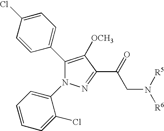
C1(C2=CC=C(Cl)C=C2)=C([OCH3])C(C(=O)CN([R6])[R5])=NN1C1=CC=CC=C1Cl
